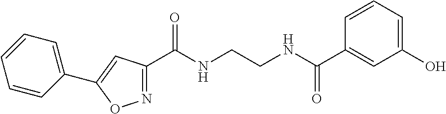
C1(C(NCCNC(C2=CC(O)=CC=C2)=O)=O)=NOC(C2=CC=CC=C2)=C1
